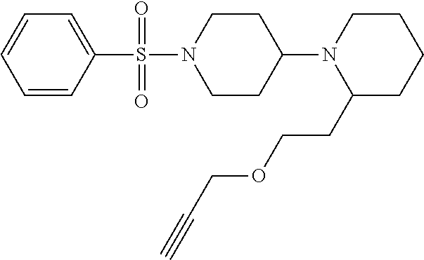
C1=CC=CC(S(N2CCC(N3C(CCOCC#C)CCCC3)CC2)(=O)=O)=C1
